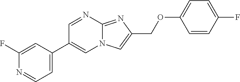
C1=C(C2=CN3C(=NC(COC4=CC=C(F)C=C4)=C3)N=C2)C=C(F)N=C1
